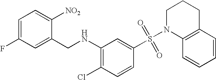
C1=C(F)C=C(CNC2=C(Cl)C=CC(S(N3C4=C(CCC3)C=CC=C4)(=O)=O)=C2)C([NO2])=C1
